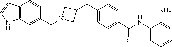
C1(CC2=CC=C(C(NC3=CC=CC=C3N)=O)C=C2)CN(CC2=CC3=C(C=C2)C=CN3)C1
